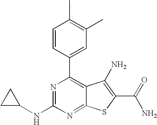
N1=C(NC2CC2)N=C2C(=C1C1=CC(C)=C(C)C=C1)C(N)=C(C(N)=O)S2
